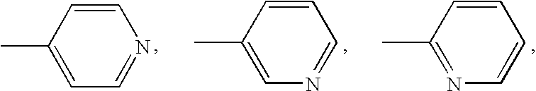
C1=CC(C)=CC=N1.C1=CC(C)=CN=C1.C1=CC(C)=NC=C1
